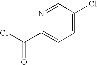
C(=O)(Cl)C1=CC=C(Cl)C=N1
